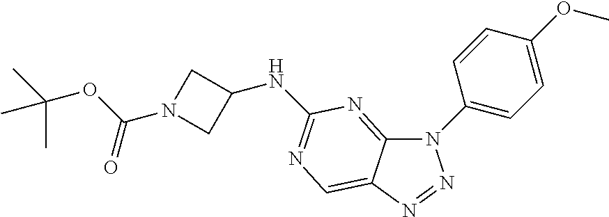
C12=NC(NC3CN(C(OC(C)(C)C)=O)C3)=NC=C1N=NN2C1=CC=C(OC)C=C1
